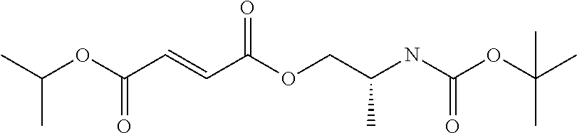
CC(OC(C=CC(OCC(NC(OC(C)(C)C)=O)C)=O)=O)C
